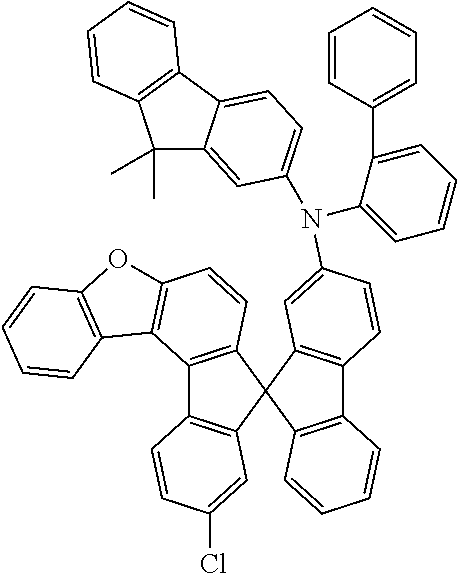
C12=C(C3(C4=C1C=CC(Cl)=C4)C1=C(C4=C3C=C(N(C3=CC=CC=C3C3=CC=CC=C3)C3=CC=C5C(=C3)C(C)(C)C3=C5C=CC=C3)C=C4)C=CC=C1)C=CC1=C2C2=C(O1)C=CC=C2
